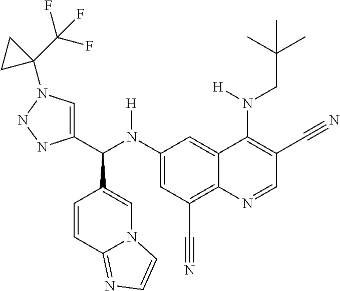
C1(N(C(C2=CN(C3(C(F)(F)F)CC3)NN2)C2=CN3C(=NC=C3)C=C2)[H])=CC(C#N)=C2C(=C1)C(N(CC(C)(C)C)[H])=C(C#N)C=N2
